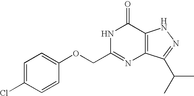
O(CC1=NC2=C(C(=O)N1)NN=C2C(C)C)C1=CC=C(Cl)C=C1
